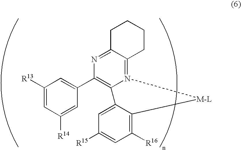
C1([R13])=CC([R14])=CC(C2=C3N(=C4C(=N2)CCCC4)[M-L]C2=C([R16])C=C([R15])C=C32)=C1
